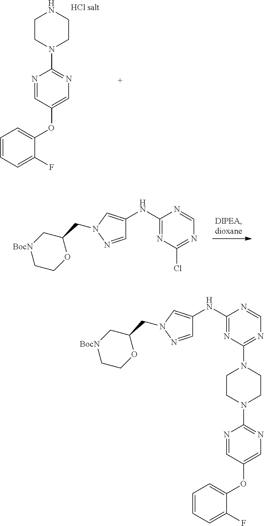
C1(NC2=CN(CC3C[BocN]CCO3)N=C2)=NC(Cl)=NC=N1.C1CN(C2=NC=C(OC3=CC=CC=C3F)C=N2)CCN1.C1CN(C2=NC=C(OC3=CC=CC=C3F)C=N2)CCN1C1=NC=NC(NC2=CN(CC3C[BocN]CCO3)N=C2)=N1
